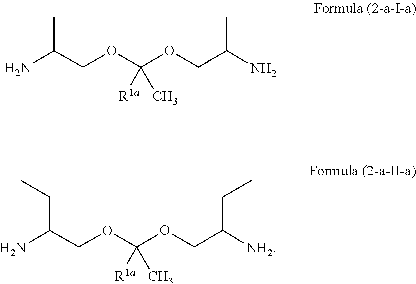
C(COC(OCC([NH2])CC)(C)[R1a])(N)CC.C(COC(OCC(N)C)(C)[R1a])(N)C
